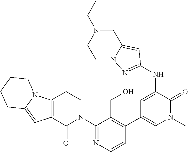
C1=CN=C(N2CCC3=C(C2=O)C=C2N3CCCC2)C(CO)=C1C1=CN(C)C(=O)C(NC2=NN3CCN(CC)CC3=C2)=C1
